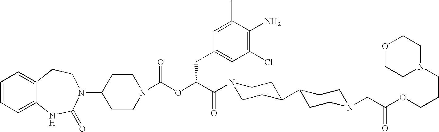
C1(N2C(=O)NC3=CC=CC=C3CC2)CCN(C(OC(C(=O)N2CCC(C3CCN(CC(OCCCN4CCOCC4)=O)CC3)CC2)CC2=CC(Cl)=C(N)C(C)=C2)=O)CC1
